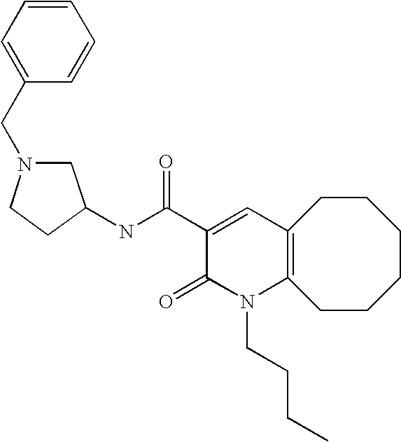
N(C(C1=CC2=C(N(CCCC)C1=O)CCCCCC2)=O)C1CN(CC2=CC=CC=C2)CC1
